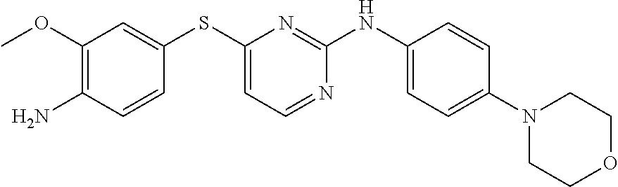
C1(OC)=C(N)C=CC(SC2=CC=NC(NC3=CC=C(N4CCOCC4)C=C3)=N2)=C1
